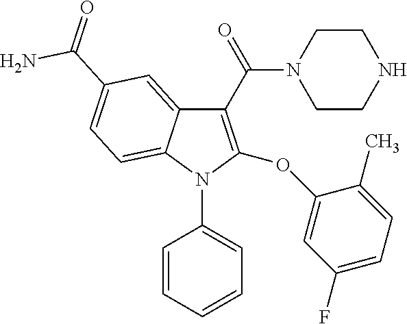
C1(C(N2CCNCC2)=O)=C(OC2=CC(F)=CC=C2C)N(C2=CC=CC=C2)C2=CC=C(C(=O)N)C=C12
